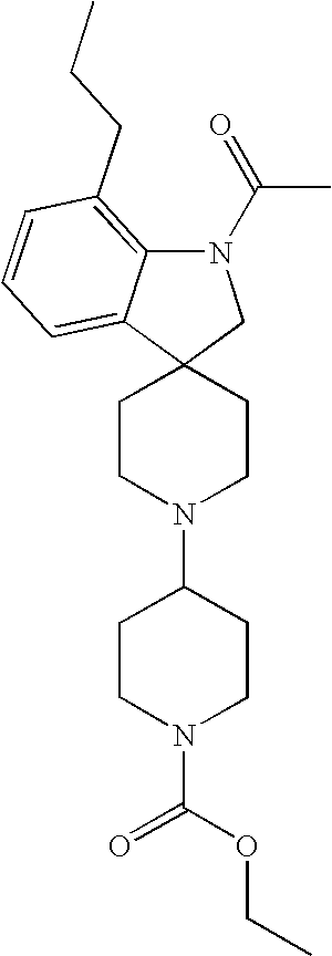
C1CN(C2CCN(C(OCC)=O)CC2)CCC12CN(C(C)=O)C1=C(CCC)C=CC=C21
